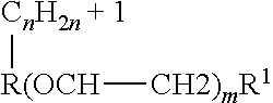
[CnH2n + 1][R(OCH][CH2)mR1]
